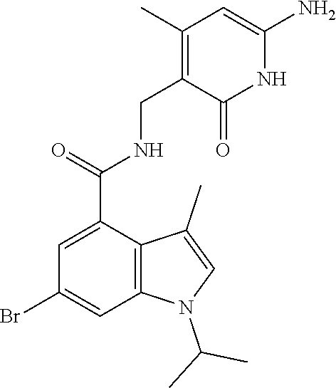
C12=C(C(C(=O)NCC3=C(C)C=C(N)NC3=O)=CC(Br)=C1)C(C)=CN2C(C)C
